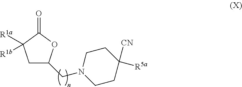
C1C(CN2CCC([CN])([R5a])CC2)OC(=O)C1([R1a])[R1b]
